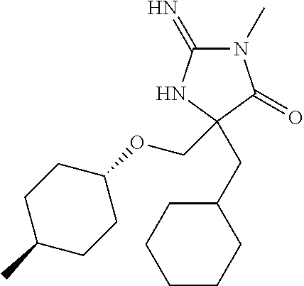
N1(C)C(=N)NC(CC2CCCCC2)(COC2CCC(C)CC2)C1=O
